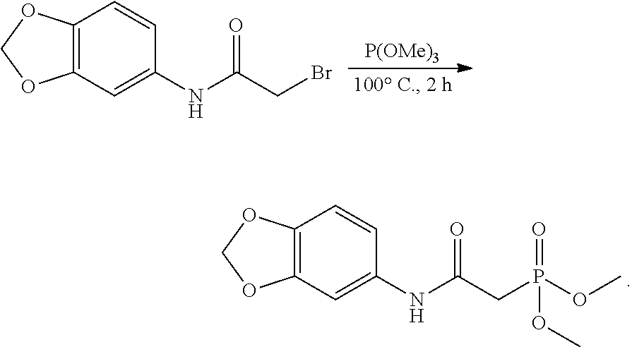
[P(OMe)3].C12=C(C=C(NC(=O)CBr)C=C1)OCO2.C12=C(C=C(NC(=O)CP(OC)(=O)OC)C=C1)OCO2
